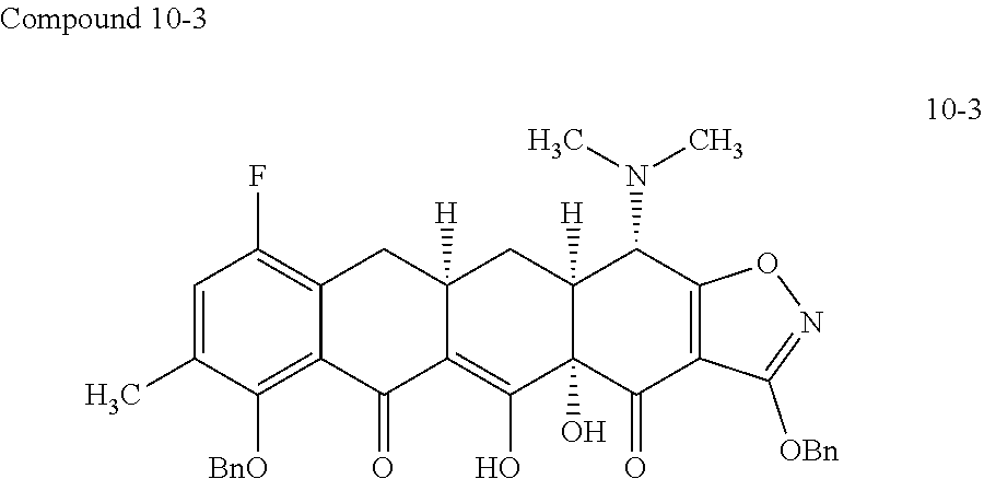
C1=C(C)C([BnO])=C2C(=C1F)CC1([H])C(=C(O)C3(O)C([H])(C1)C(N(C)C)C1=C(C3=O)C([OBn])=NO1)C2=O
